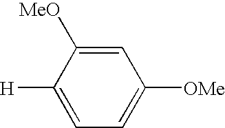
C1([H])=CC=C([OMe])C=C1[MeO]
